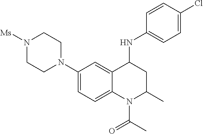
C1(N2CCN([Ms])CC2)=CC=C2C(=C1)C(NC1=CC=C(Cl)C=C1)CC(C)N2C(C)=O
